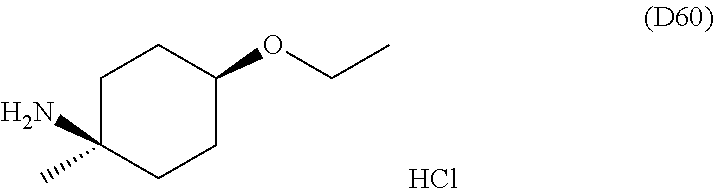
C1C(C)(N)CCC(OCC)C1.Cl
